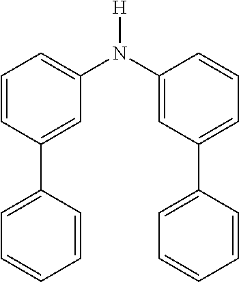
N(C1=CC(C2=CC=CC=C2)=CC=C1)(C1=CC=CC(C2=CC=CC=C2)=C1)[H]
